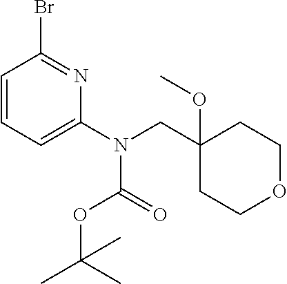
BrC1=NC(N(CC2(OC)CCOCC2)C(=O)OC(C)(C)C)=CC=C1
